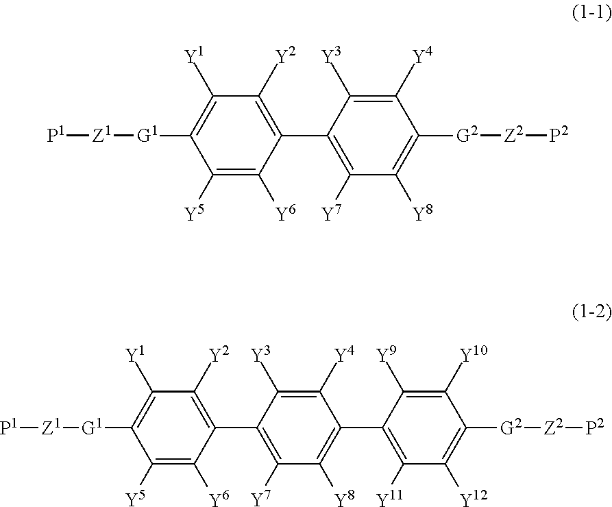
C1([Y5])=C([Y6])C(C2=C([Y7])C([Y8])=C([G2][Z2][P2])C([Y4])=C2[Y3])=C([Y2])C([Y1])=C1[G1][Z1][P1].C1([Y5])=C([Y6])C(C2=C([Y7])C([Y8])=C(C3=C([Y11])C([Y12])=C([G2][Z2][P2])C([Y10])=C3[Y9])C([Y4])=C2[Y3])=C([Y2])C([Y1])=C1[G1][Z1][P1]
